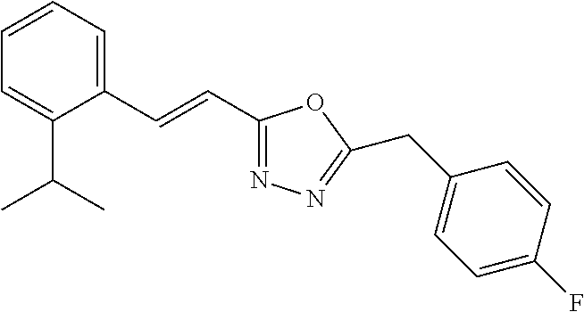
C1=CC=C(C=CC2=NN=C(CC3=CC=C(F)C=C3)O2)C(C(C)C)=C1
